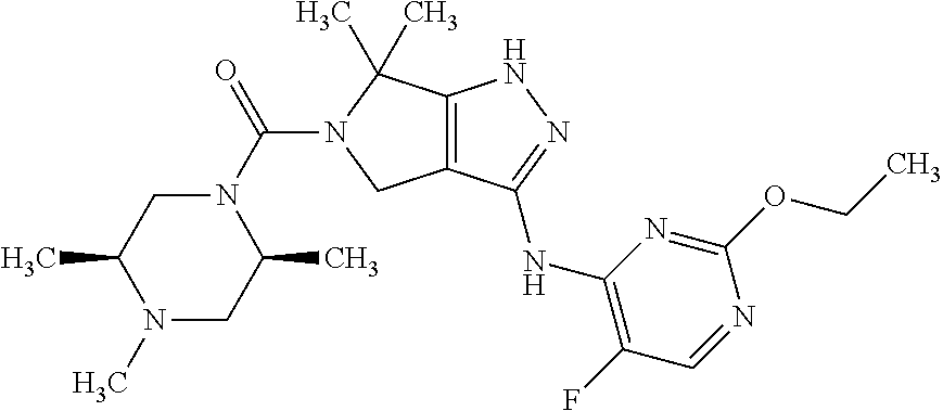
C12=C(C(NC3=C(F)C=NC(OCC)=N3)=NN1)CN(C(N1CC(C)N(C)CC1C)=O)C2(C)C
